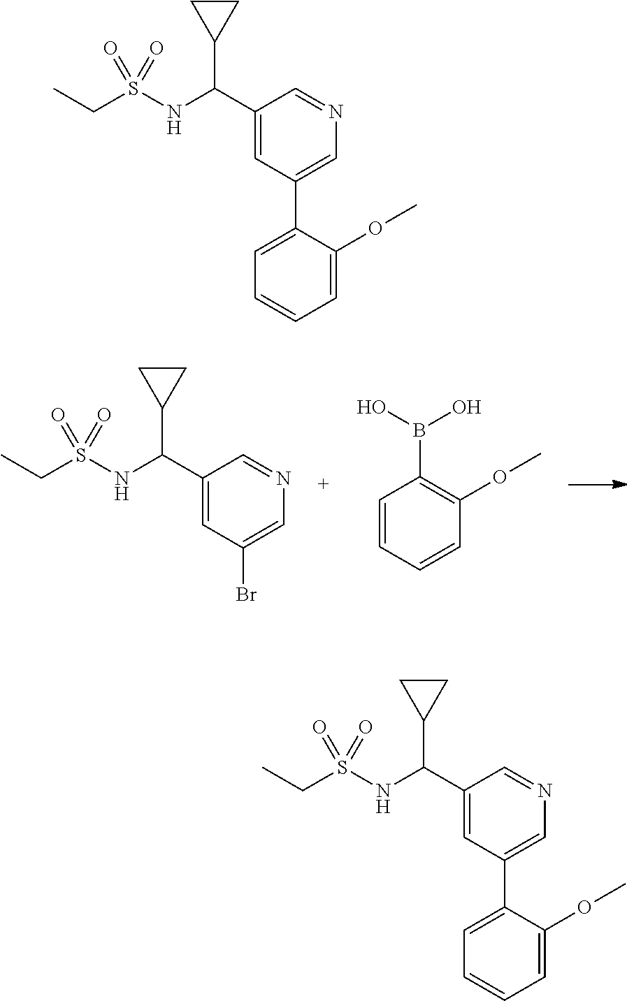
C1(C(NS(CC)(=O)=O)C2CC2)=CC(Br)=CN=C1.OB(O)C1=C(OC)C=CC=C1.C1(C(NS(CC)(=O)=O)C2CC2)=CC(C2=CC=CC=C2OC)=CN=C1.C1(C(NS(CC)(=O)=O)C2CC2)=CC(C2=CC=CC=C2OC)=CN=C1
